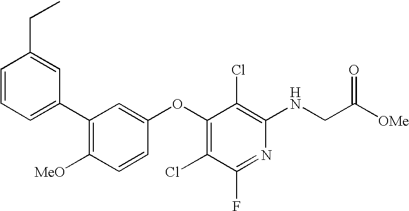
C1(C2=CC=CC(CC)=C2)=C([MeO])C=CC(OC2=C(Cl)C(F)=NC(NCC([OMe])=O)=C2Cl)=C1
